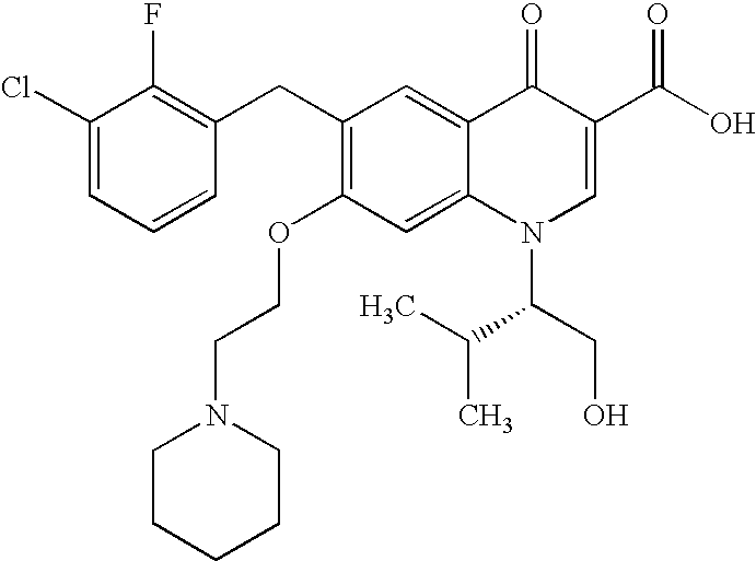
C1(Cl)=CC=CC(CC2=C(OCCN3CCCCC3)C=C3C(=C2)C(=O)C(C(O)=O)=CN3C(C(C)C)CO)=C1F
